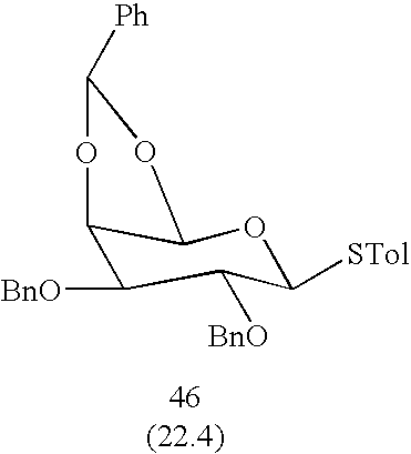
C12C([BnO])C([BnO])C([STol])OC1OC([Ph])O2
